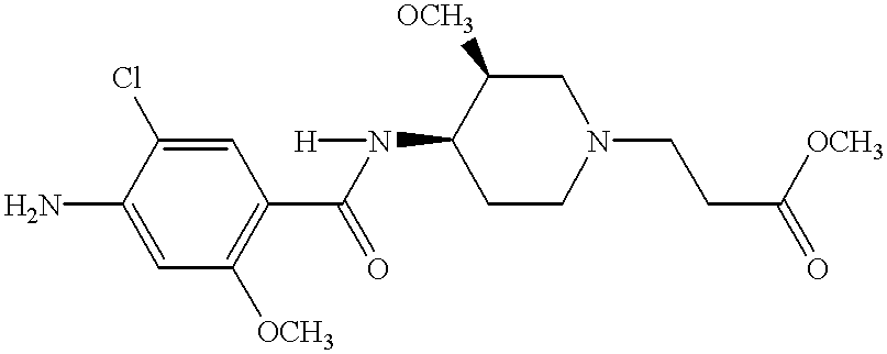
C1=C(Cl)C(N)=CC([OCH3])=C1C(=O)N(C1CCN(CCC(=O)[OCH3])CC1[OCH3])[H]
